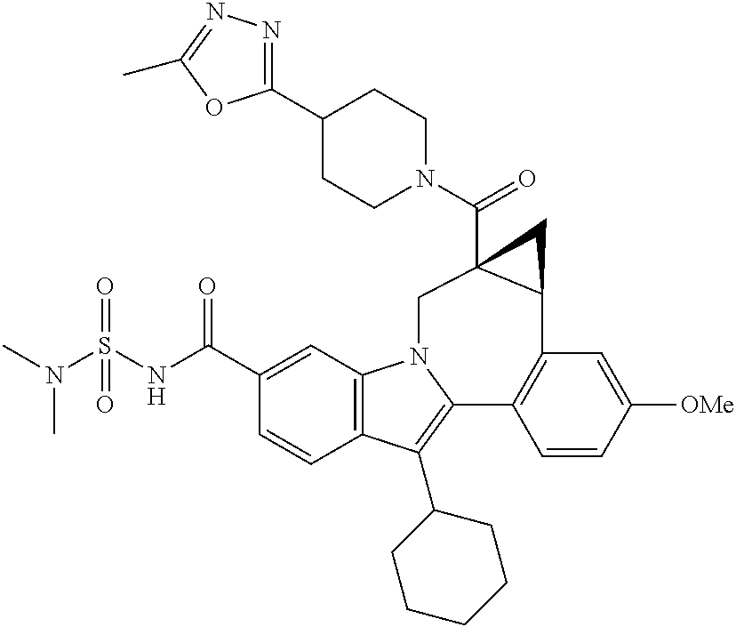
N(S(NC(C1=CC2=C(C=C1)C(C1CCCCC1)=C1N2CC2(C(=O)N3CCC(C4=NN=C(C)O4)CC3)C(C3=C1C=CC([OMe])=C3)C2)=O)(=O)=O)(C)C
